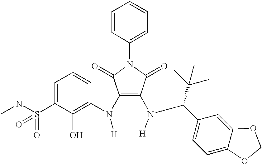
CN(S(C1=CC=CC(N(C2=C(N(C(C3=CC=C4C(=C3)OCO4)C(C)(C)C)[H])C(=O)N(C3=CC=CC=C3)C2=O)[H])=C1O)(=O)=O)C
